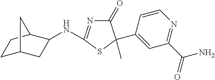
N(C1=NC(=O)C(C2=CC(C(=O)N)=NC=C2)(C)S1)C1CC2CCC1C2
